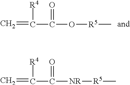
C=C(C(O[R5]C)=O)[R4].C=C(C([NR][R5]C)=O)[R4]
